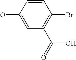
C1(O)=CC(C(=O)O)=C(Br)C=C1
